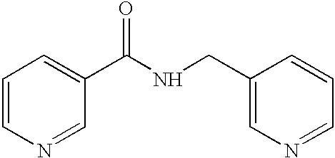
C1=CN=CC(C(NCC2=CN=CC=C2)=O)=C1
